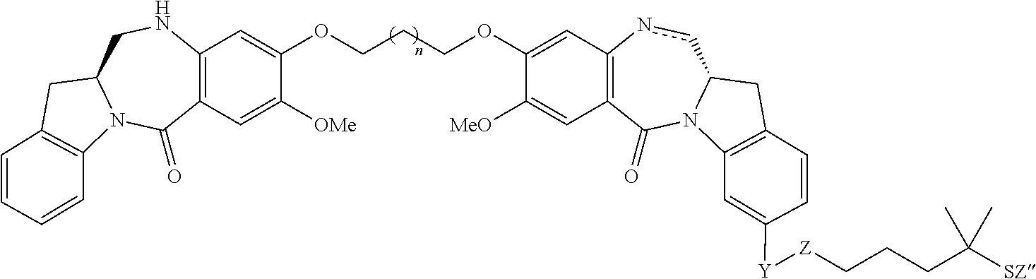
C12=C(C=C([OMe])C(OCCCOC3=CC4=C(C=C3[MeO])C(=O)N3C(cn4)CC4=C3C=C([Y][Z]CCCC([SZ])(C)C)C=C4)=C1)C(=O)N1C(CN2)CC2=C1C=CC=C2
